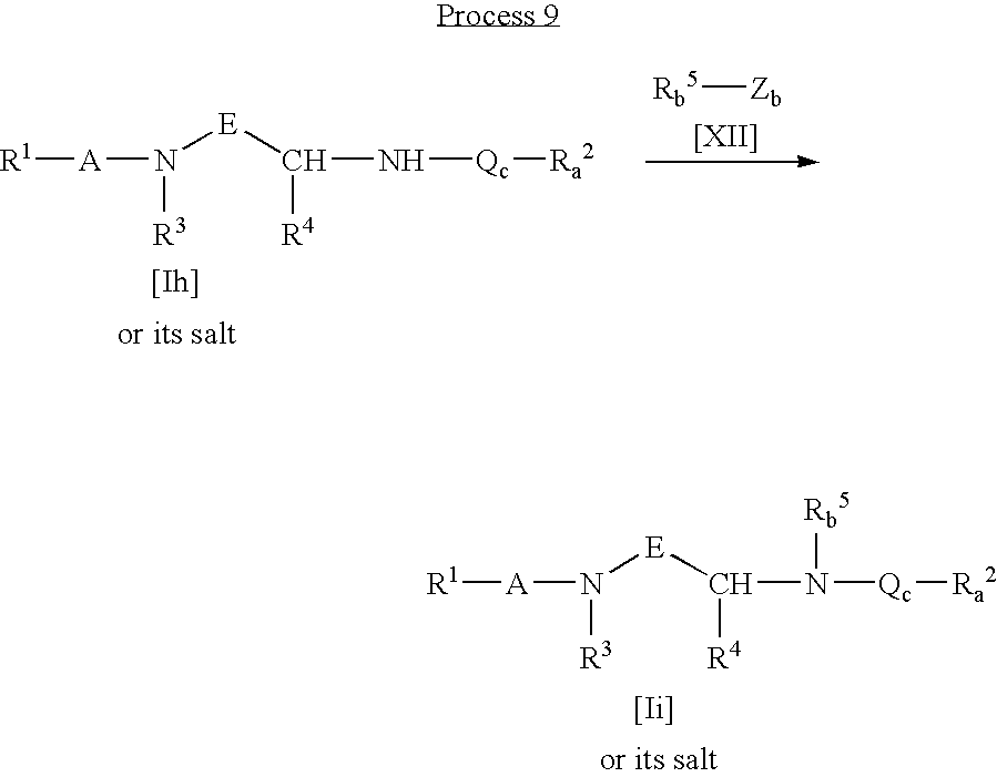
N([E]C([R4])N([Rb5])[Qc][Ra2])([A][R1])[R3].[[Ii]].N([E]C([R4])N[Qc][Ra2])([A][R1])[R3].[[Ih]].[Rb5][Zb].[[XII]]
